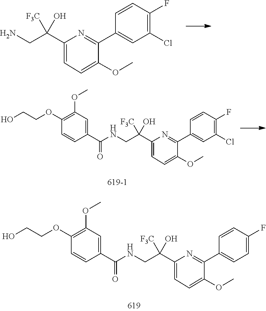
NCC(C1=CC=C(OC)C(C2=CC(Cl)=C(F)C=C2)=N1)([F3C])O.C1(C(NCC(C2=CC=C(OC)C(C3=CC(Cl)=C(F)C=C3)=N2)([F3C])O)=O)=CC(OC)=C(OCCO)C=C1.C1(C(NCC(C2=CC=C(OC)C(C3=CC=C(F)C=C3)=N2)([F3C])O)=O)=CC(OC)=C(OCCO)C=C1
